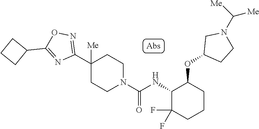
C1(C2([Me])CCN(C(=O)NC3C(F)(F)CCCC3OC3CCN(C([Me])[Me])C3)CC2)=NOC(C2CCC2)=N1
